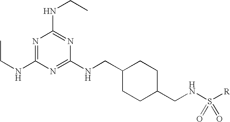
N1=C(NCC)N=C(NCC2CCC(CNS([R])(=O)=O)CC2)N=C1NCC
